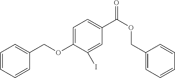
C1=C(OCC2=CC=CC=C2)C(I)=CC(C(OCC2=CC=CC=C2)=O)=C1
